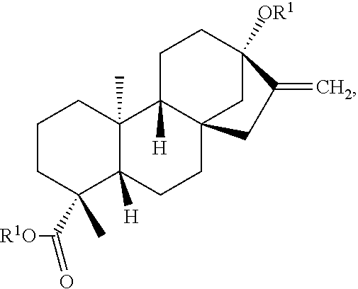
C12(C)C([H])(CCC34C1([H])CCC([OR1])(C3)C(=C)C4)C(C([R1O])=O)(C)CCC2
